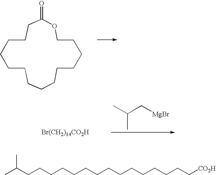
C1CC(=O)OCCCCCCCCCCCC1.C([MgBr])C(C)C.[Br(CH2)14CO2H].C(CCCCCCCCCCCCCC[CO2H])C(C)C
